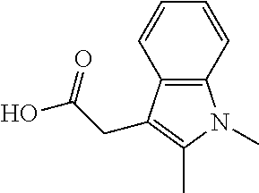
C12=C(C=CC=C1)N(C)C(C)=C2CC(O)=O
